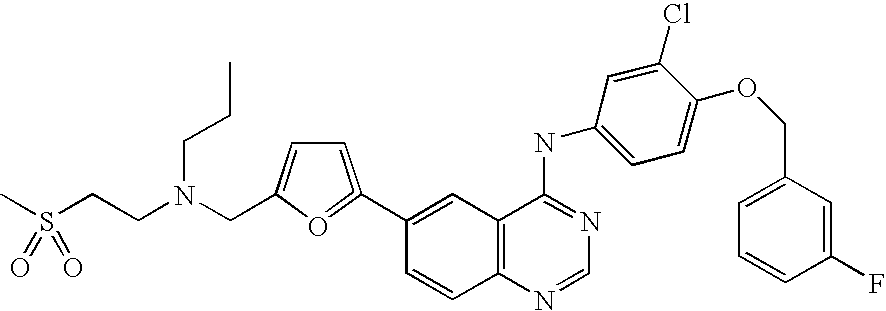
C1(C2=CC=C(CN(CCS(=O)(=O)C)CCC)O=2)=CC2=C(C=C1)N=CN=C2NC1=CC=C(OCC2=CC=CC(F)=C2)C(Cl)=C1
